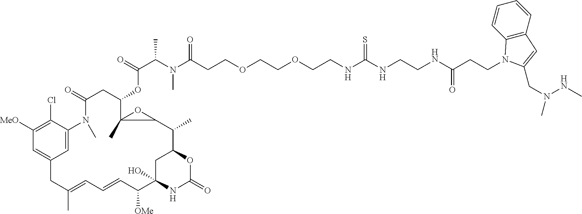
C1([MeO])=C(Cl)C2=CC(=C1)CC(C)=CC=CC([OMe])C1(O)CC(C(C)C3C(C)(C(OC(=O)C(N(C)C(=O)CCOCCOCCNC(NCCNC(CCN4C5=C(C=CC=C5)C=C4CN(C)NC)=O)=S)C)CC(=O)N2C)O3)OC(=O)N1
